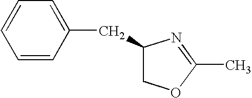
C1=CC(CC2COC(C)=N2)=CC=C1
